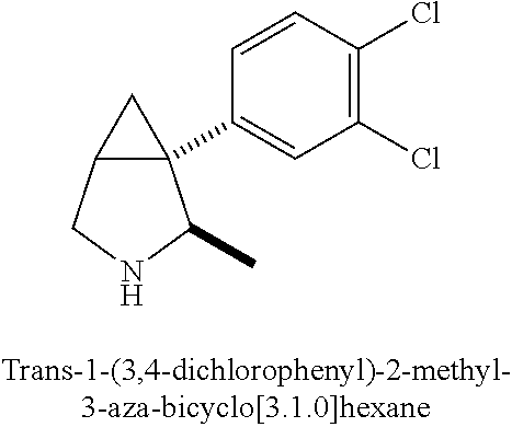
C12C(C3=CC(Cl)=C(Cl)C=C3)(C1)C(C)NC2
